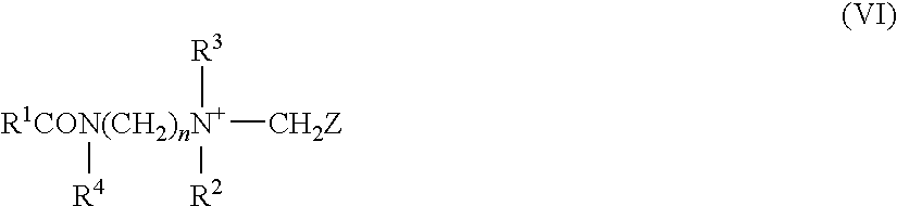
[R1CON(CH2)nN+]([CH2Z])([R3])([R2])[R4]
